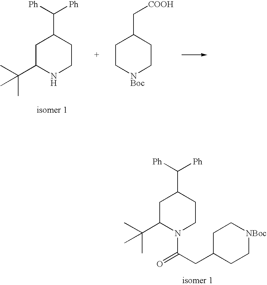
C1C(C(C)(C)C)NCCC1C([Ph])[Ph].C1C[NBoc]CCC1C[COOH].C1C(C(C)(C)C)N(C(=O)CC2CC[NBoc]CC2)CCC1C([Ph])[Ph]
